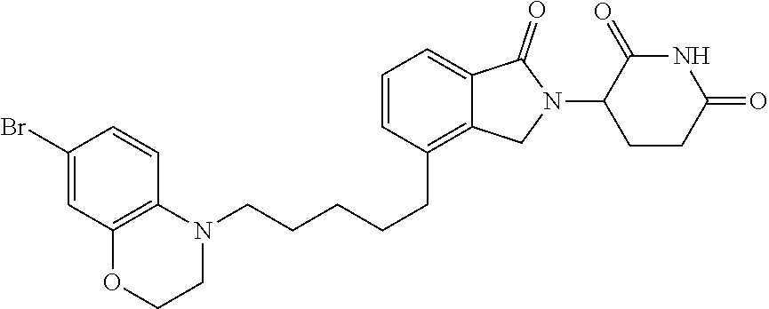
C1=C(Br)C=CC2=C1OCCN2CCCCCC1=C2C(=CC=C1)C(=O)N(C1CCC(=O)NC1=O)C2
